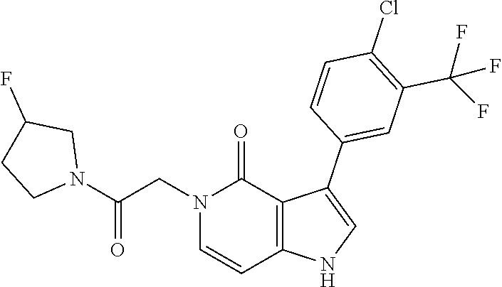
C1(Cl)=C(C(F)(F)F)C=C(C2=CNC3=C2C(=O)N(CC(N2CCC(F)C2)=O)C=C3)C=C1
